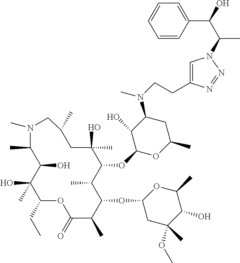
C1(CC)C(C)(O)C(O)C(C)N(C)CC(C)CC(O)(C)C(OC2OC(C)CC(N(C)CCC3=CN(C(C(O)C4=CC=CC=C4)C)N=N3)C2O)C(C)C(OC2CC(C)(OC)C(O)C(C)O2)C(C)C(=O)O1
